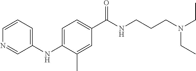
C1(NC2=CC=C(C(NCCCN(CC)CC)=O)C=C2C)=CC=CN=C1
